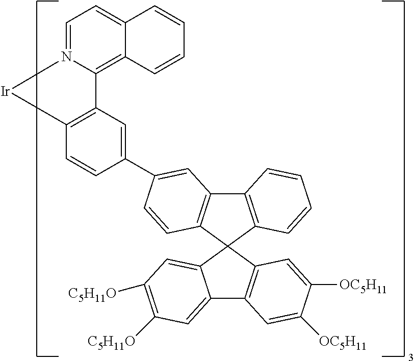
C12=CC=N3C(=C1C=CC=C2)C1=C(C=CC(C2=CC4=C(C5(C6=C4C=CC=C6)C4=C(C6=CC([C5H11O])=C([C5H11O])C=C65)C=C([OC5H11])C([OC5H11])=C4)C=C2)=C1)[Ir]3
